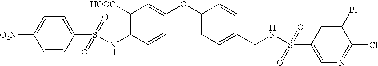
C1(NS(C2=CC=C([O2N])C=C2)(=O)=O)=C([HOOC])C=C(OC2=CC=C(CNS(C3=CN=C(Cl)C(Br)=C3)(=O)=O)C=C2)C=C1
